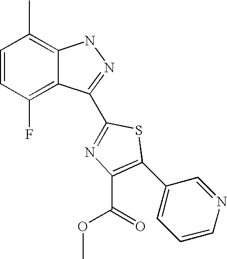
C1=CC(F)=C2C(=C1C)NN=C2C1=NC(C(OC)=O)=C(C2=CC=CN=C2)S1
